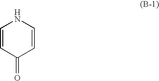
C1=CC(=O)C=CN1
